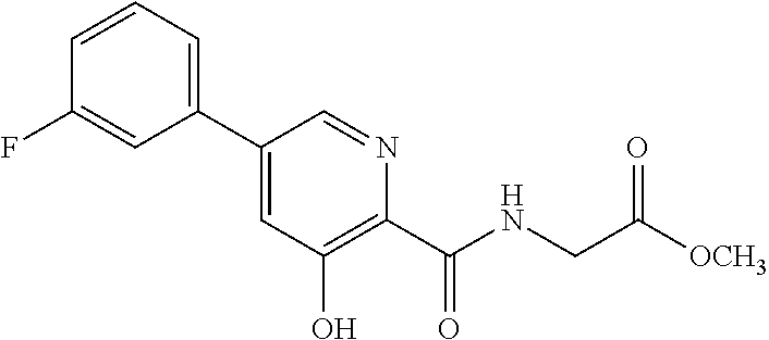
C1=C(C2=CC=CC(F)=C2)C=NC(C(NCC([OCH3])=O)=O)=C1O
